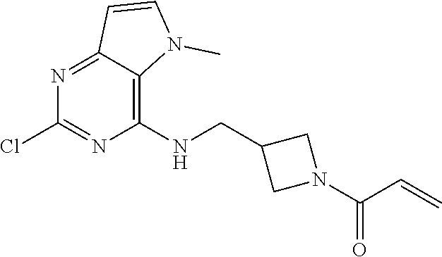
C12=NC(Cl)=NC(NCC3CN(C(C=C)=O)C3)=C1N(C)C=C2
